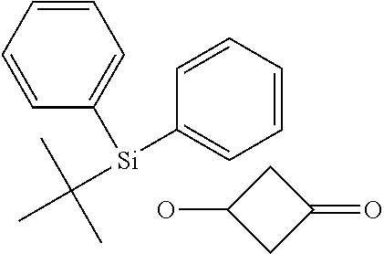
CC([Si](C1=CC=CC=C1)C1=CC=CC=C1)(C)C.C1(O)CC(=O)C1
